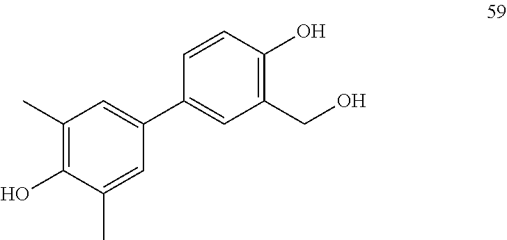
C1(C)=C(O)C(C)=CC(C2=CC(CO)=C(O)C=C2)=C1
